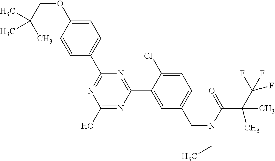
N1=C(C2=CC=C(OCC(C)(C)C)C=C2)N=C(C2=CC(CN(C(C(C)(C)C(F)(F)F)=O)CC)=CC=C2Cl)N=C1O
